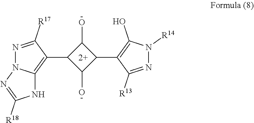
C1(C2C(O)C(C3=C4N(N=C3[R17])N=C([R18])N4)C2O)=C(O)N([R14])N=C1[R13]
